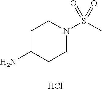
C1C(N)CCN(S(C)(=O)=O)C1.Cl
